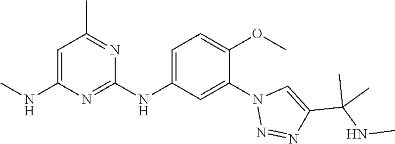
C1(NC2=CC=C(OC)C(N3N=NC(C(NC)(C)C)=C3)=C2)=NC(NC)=CC(C)=N1
